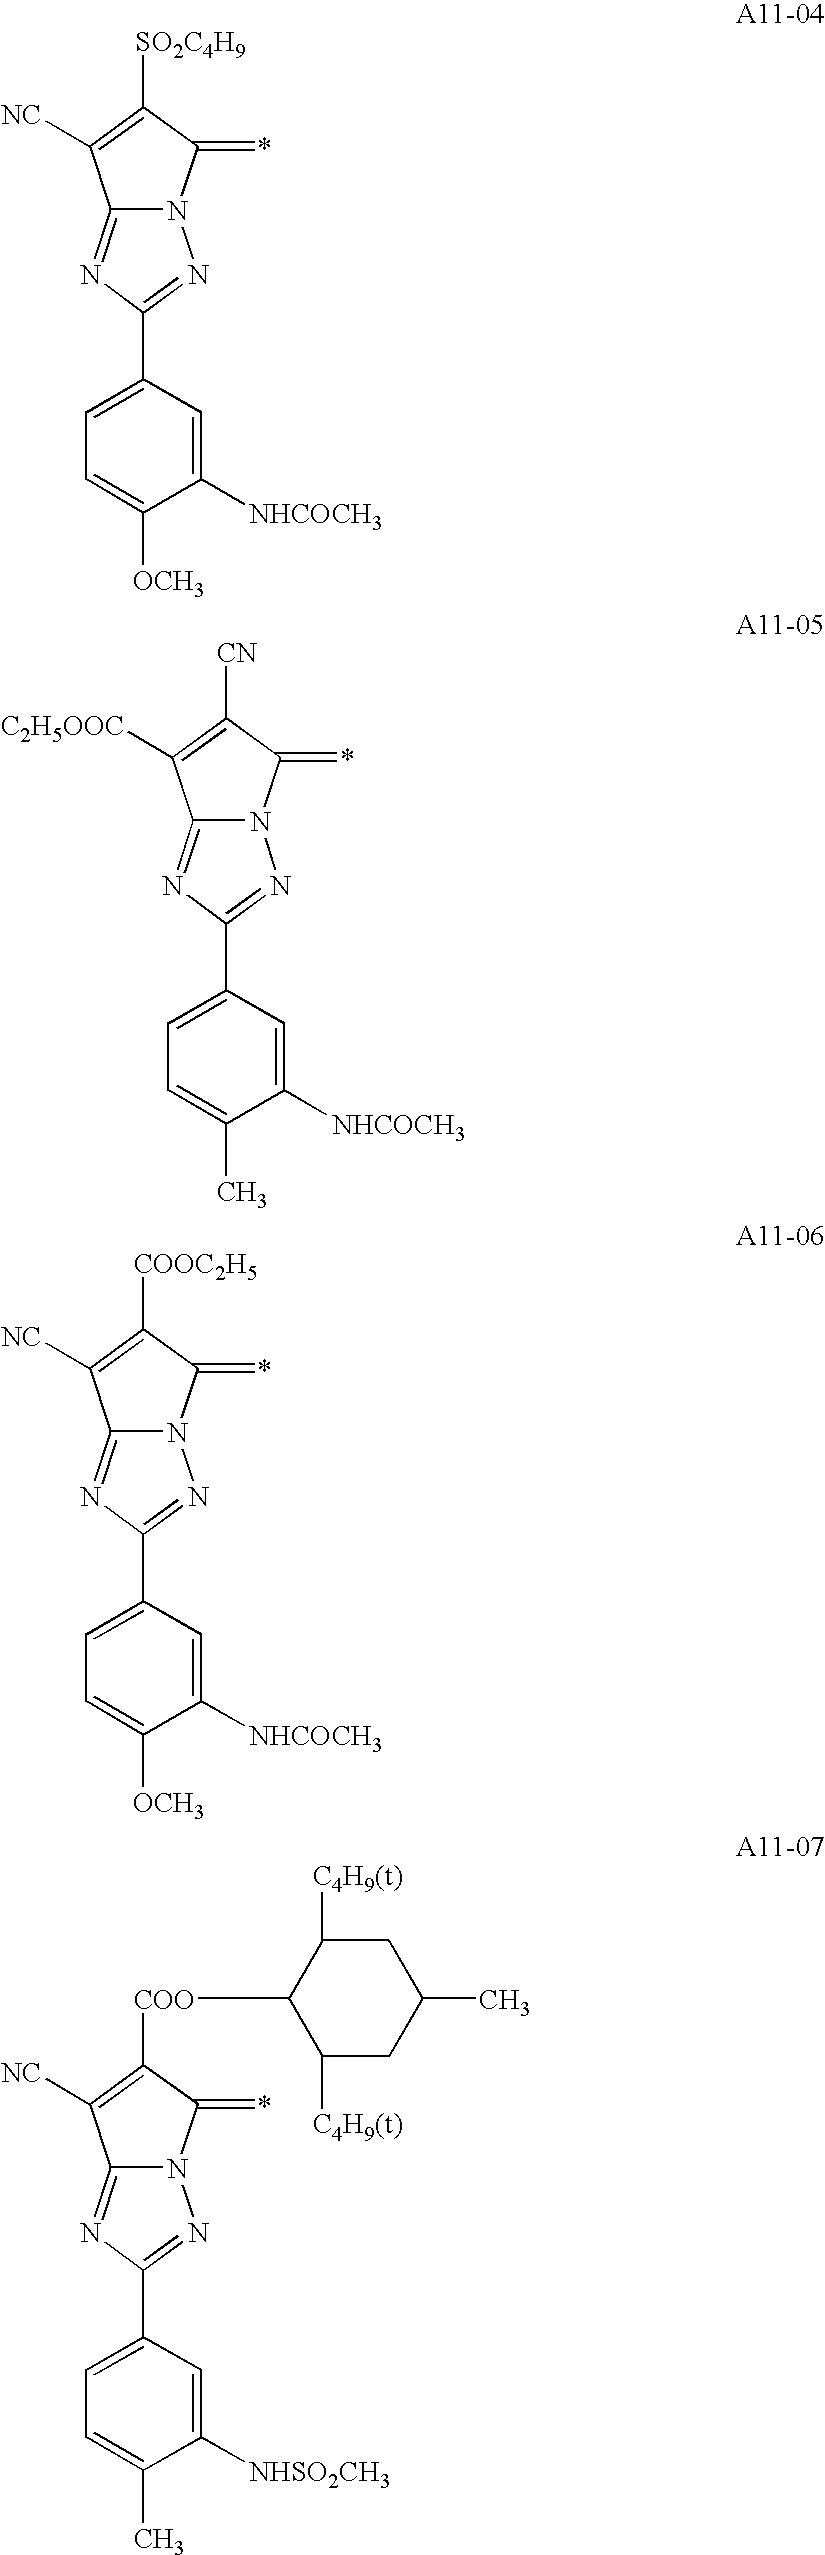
C12=NC(C3=CC=C([OCH3])C([NHCOCH3])=C3)=NN1C(=*)C([SO2C4H9])=C2[NC].C12=NC(C3=CC=C(C)C([NHCOCH3])=C3)=NN1C(=*)C([CN])=C2[C2H5OOC].C12=NC(C3=CC=C([OCH3])C([NHCOCH3])=C3)=NN1C(=*)C([COOC2H5])=C2[NC].C12=NC(C3=CC=C(C)C([NHSO2CH3])=C3)=NN1C(=*)C([COO]C1C([C4H9(t)])CC(C)CC1[C4H9(t)])=C2[NC]
